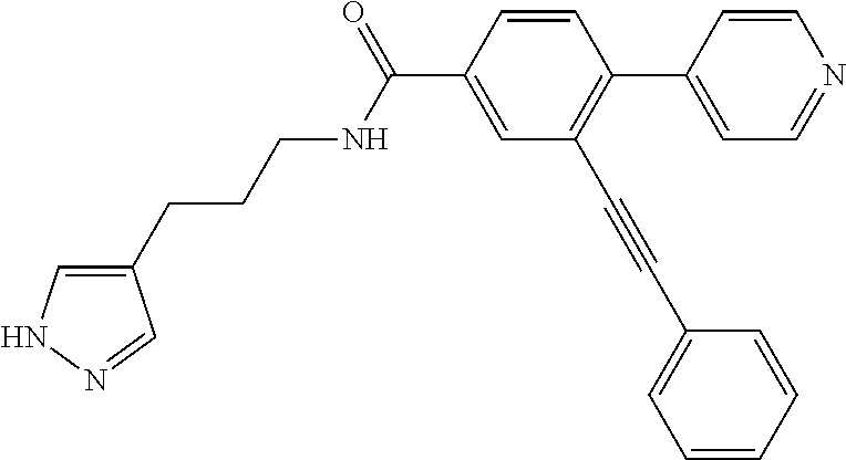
N(C(C1=CC(C#CC2=CC=CC=C2)=C(C2=CC=NC=C2)C=C1)=O)CCCC1=CNN=C1
